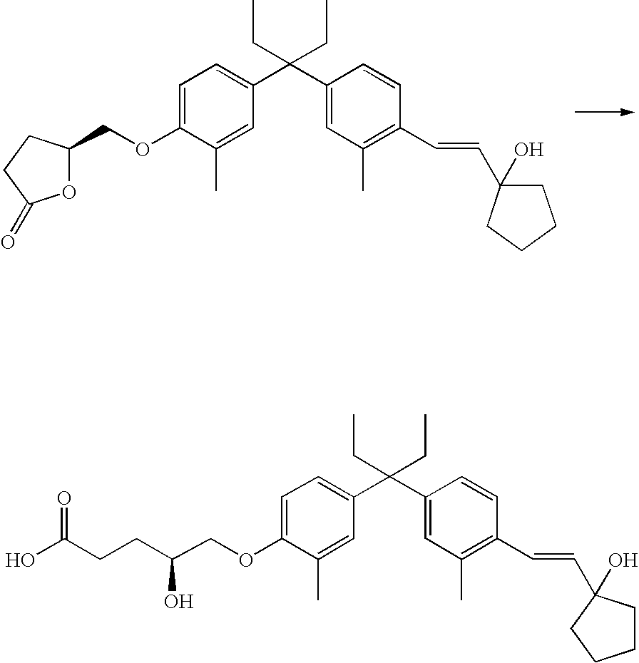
C1=C(OCC2OC(=O)CC2)C(C)=CC(C(C2=CC(C)=C(C=CC3(O)CCCC3)C=C2)(CC)CC)=C1.C1=C(OCC(O)CCC(O)=O)C(C)=CC(C(C2=CC(C)=C(C=CC3(O)CCCC3)C=C2)(CC)CC)=C1
